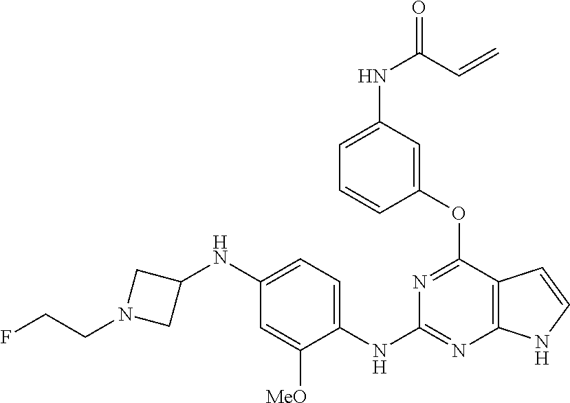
N1=C(OC2=CC(NC(=O)C=C)=CC=C2)C2=C(N=C1NC1=CC=C(NC3CN(CCF)C3)C=C1[MeO])NC=C2
